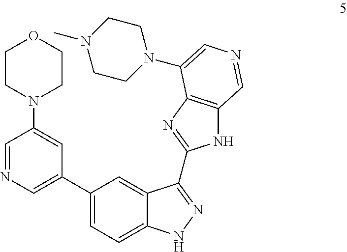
N1C2=C(N=C1C1=NNC3=CC=C(C4=CN=CC(N5CCOCC5)=C4)C=C31)C(N1CCN(C)CC1)=CN=C2
